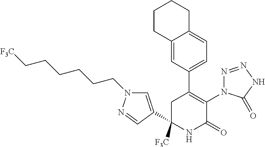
C12=CC(C3=C(N4N=NNC4=O)C(=O)NC([F3C])(C4=CN(CCCCCC[F3C])N=C4)C3)=CC=C1CCCC2
